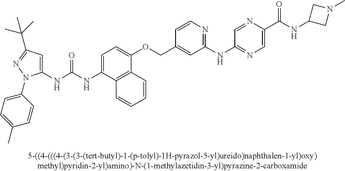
N(C(NC1=CC(C(C)(C)C)=NN1C1=CC=C(C)C=C1)=O)C1=CC=C(OCC2=CC(NC3=NC=C(C(NC4CN(C)C4)=O)N=C3)=NC=C2)C2=C1C=CC=C2
